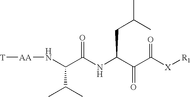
N(C(C(NC(C(C([X][R1])=O)=O)CC(C)C)=O)C(C)C)[AA][T]
